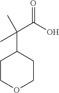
C1COCCC1C(C(O)=O)(C)C
